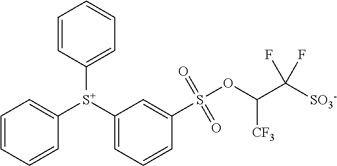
C1=CC([S+](C2=CC=CC(S(OC([CF3])C([SO3-])(F)F)(=O)=O)=C2)C2=CC=CC=C2)=CC=C1
